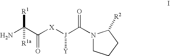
NC(C([X][J](C(N1CCCC1[R2])=O)[Y])=O)([R1a])[R1]
